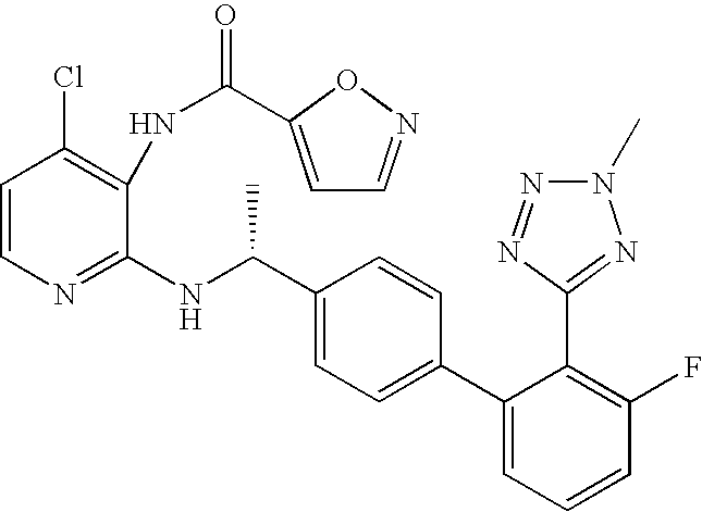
C1=CN=C(NC(C2=CC=C(C3=CC=CC(F)=C3C3=NN(C)N=N3)C=C2)C)C(NC(=O)C2=CC=NO2)=C1Cl
